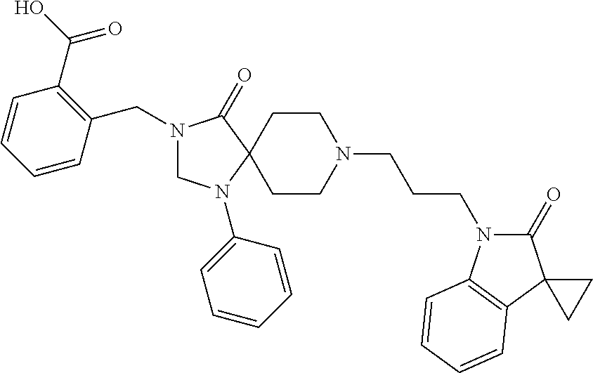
C1CN(CCCN2C(=O)C3(C4=C2C=CC=C4)CC3)CCC12C(=O)N(CC1=C(C(O)=O)C=CC=C1)CN2C1=CC=CC=C1
